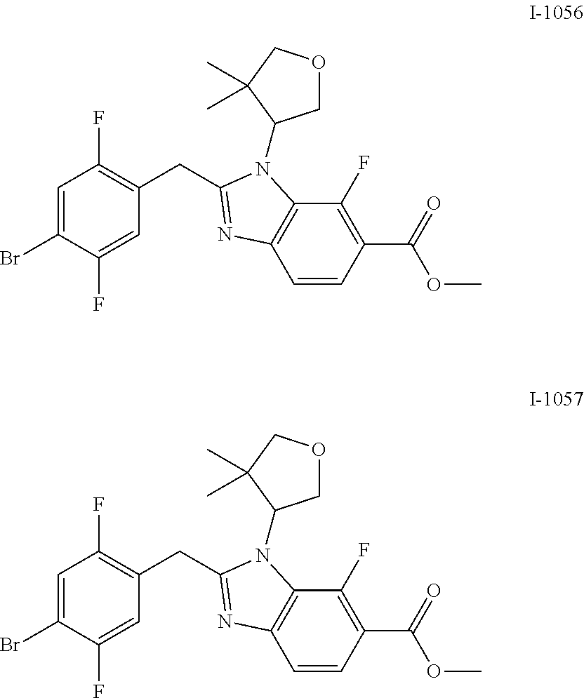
C1=CC(C(=O)OC)=C(F)C2=C1N=C(CC1=C(F)C=C(Br)C(F)=C1)N2C1COCC1(C)C.C1=CC(C(=O)OC)=C(F)C2=C1N=C(CC1=C(F)C=C(Br)C(F)=C1)N2C1COCC1(C)C
